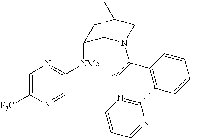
C1=C([F3C])N=CC([NMe]C2C3N(C(=O)C4=C(C5=NC=CC=N5)C=CC(F)=C4)CC(C2)C3)=N1
